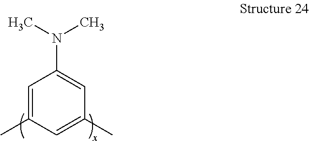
C1=C(C)C=C(C)C=C1N(C)C
